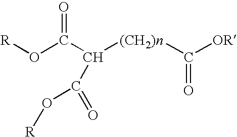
[R]OC(C([(CH2)n]C([OR])=O)C(O[R])=O)=O
